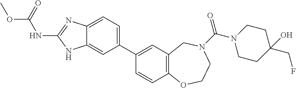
C12=CC=C(C3=CC4=C(C=C3)OCCN(C(N3CCC(CF)(O)CC3)=O)C4)C=C1NC(NC(=O)OC)=N2
